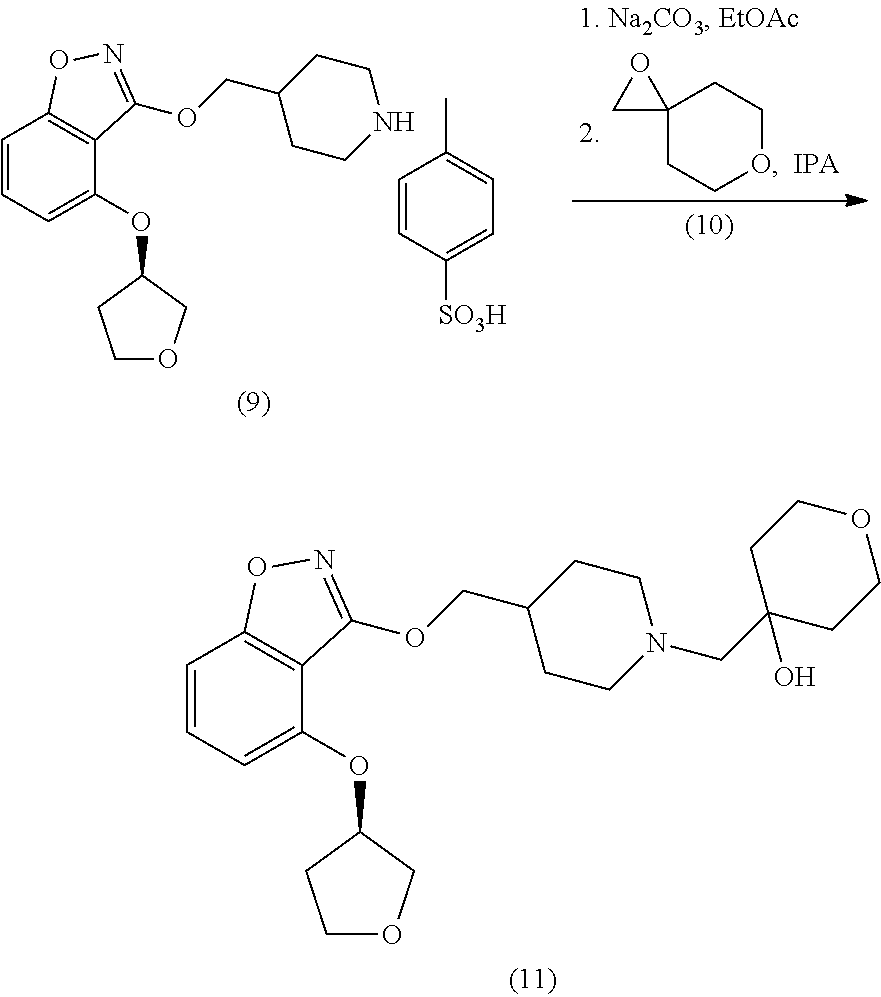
C1=CC=C(OC2CCOC2)C2=C1ON=C2OCC1CCN(CC2(O)CCOCC2)CC1.C1=CC=C(OC2CCOC2)C2=C1ON=C2OCC1CCNCC1.C1=CC([SO3H])=CC=C1C.C12(CCOCC1)OC2.[IPA]
